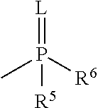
CP([R6])([R5])=[L]
